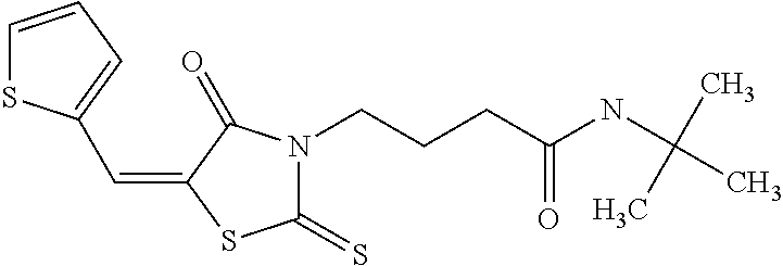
C1=CC=C(C=C2SC(=S)N(CCCC(NC(C)(C)C)=O)C2=O)S1
